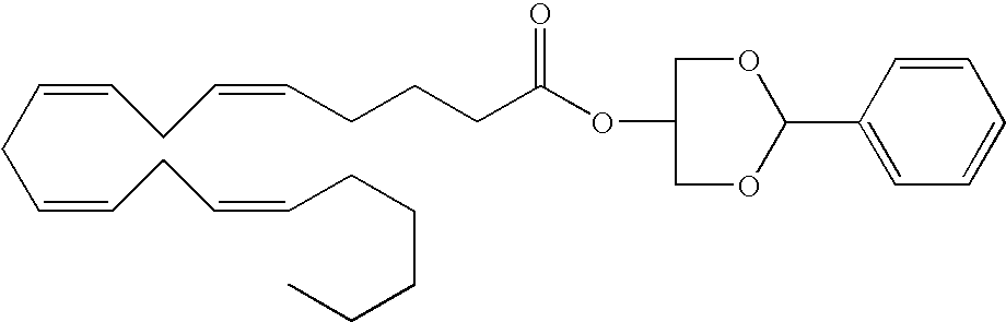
C(CC=CCC=CCCCCC)=CCC=CCCCC(=O)OC1COC(C2=CC=CC=C2)OC1
